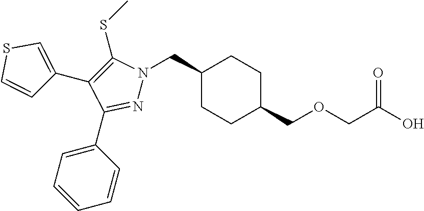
C1(CN2N=C(C3=CC=CC=C3)C(C3=CSC=C3)=C2SC)CCC(COCC(O)=O)CC1
